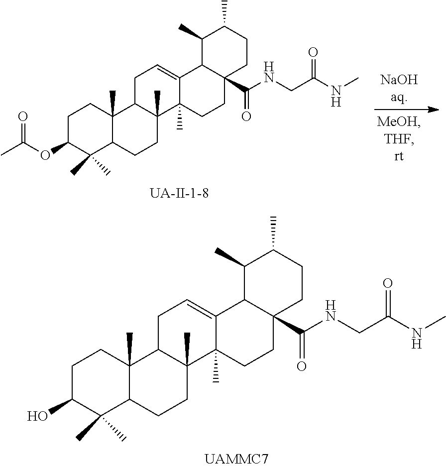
C1C(O)C(C)(C)C2C(C)(C1)C1C(C)(CC2)C2(C)C(=CC1)C1C(C(=O)NCC(=O)NC)(CC2)CCC(C)C1C.C1C(OC(C)=O)C(C)(C)C2C(C)(C1)C1C(C)(CC2)C2(C)C(=CC1)C1C(C(=O)NCC(=O)NC)(CC2)CCC(C)C1C
